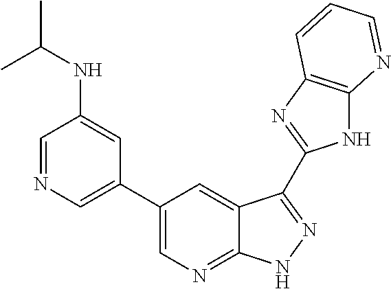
C1=NC=C(C2=CN=C3C(=C2)C(C2=NC4=C(N2)N=CC=C4)=NN3)C=C1NC(C)C
